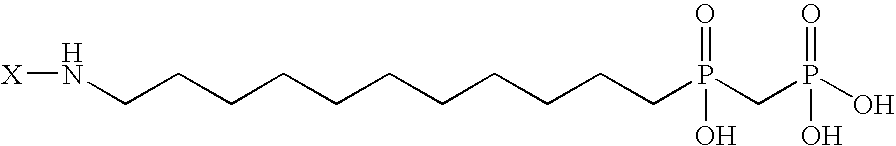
N(CCCCCCCCCCCP(CP(O)(O)=O)(O)=O)[X]
